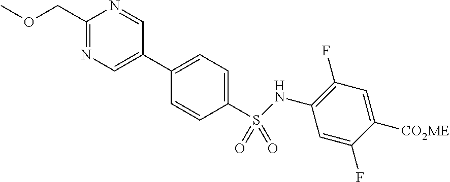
C1(COC)=NC=C(C2=CC=C(S(=O)(=O)NC3=C(F)C=C([CO2ME])C(F)=C3)C=C2)C=N1
